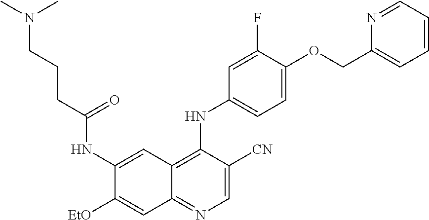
C1=C([CN])C(NC2=CC=C(OCC3=CC=CC=N3)C(F)=C2)=C2C(=N1)C=C([EtO])C(NC(CCCN(C)C)=O)=C2
